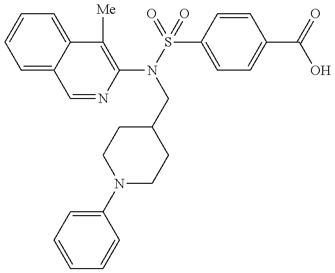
C1=NC(N(S(=O)(=O)C2=CC=C(C(=O)O)C=C2)CC2CCN(C3=CC=CC=C3)CC2)=C([Me])C2=CC=CC=C12
